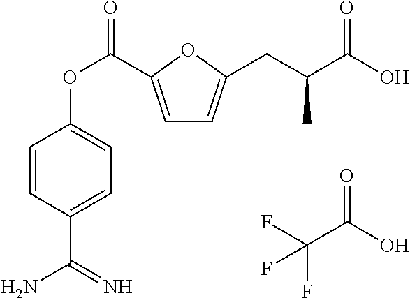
C1=C(C(OC2=CC=C(C(N)=N)C=C2)=O)OC(CC(C(O)=O)C)=C1.FC(C(O)=O)(F)F
